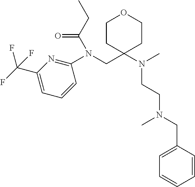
C1CC(CN(C(=O)CC)C2=NC(C(F)(F)F)=CC=C2)(N(C)CCN(CC2=CC=CC=C2)C)CCO1
